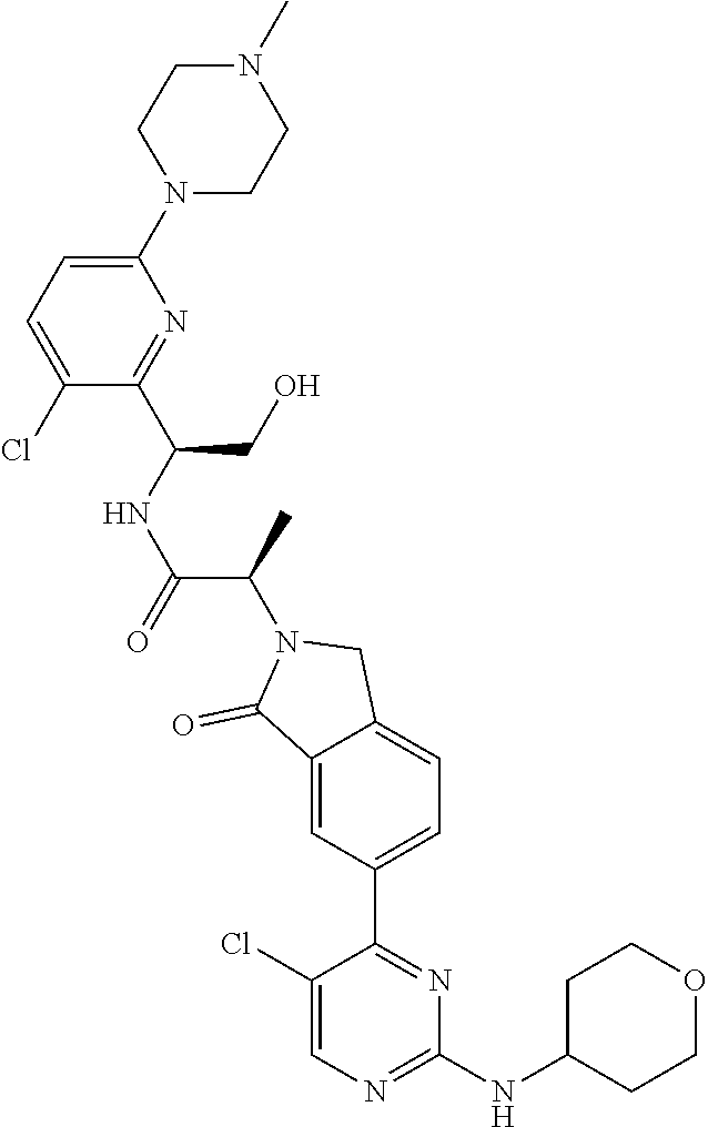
C(N1C(=O)C2=CC(C3=NC(NC4CCOCC4)=NC=C3Cl)=CC=C2C1)(C)C(NC(CO)C1=NC(N2CCN(C)CC2)=CC=C1Cl)=O
